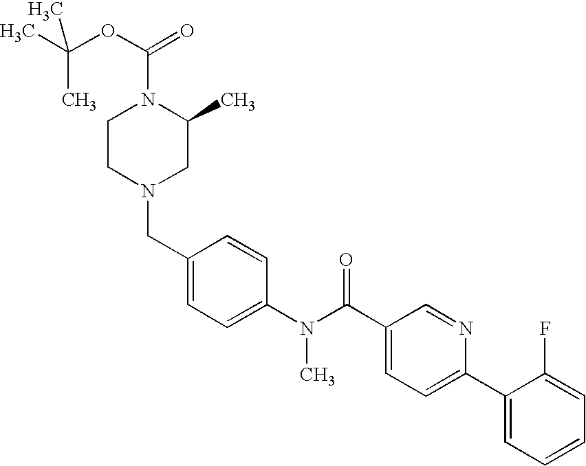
CC(OC(=O)N1CCN(CC2=CC=C(N(C(C3=CC=C(C4=CC=CC=C4F)N=C3)=O)C)C=C2)CC1C)(C)C
